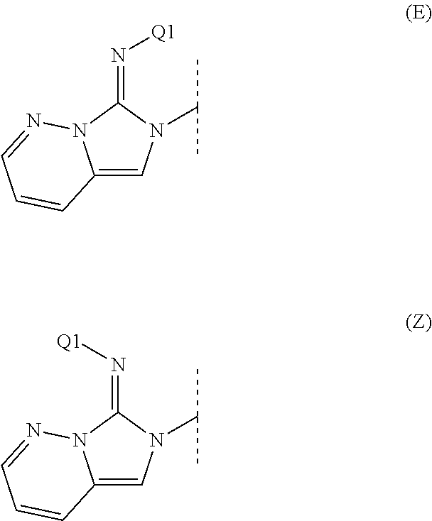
C12=CN(C(C)C)C(=N[Q1])N1N=CC=C2.C12=CN(C(C)C)C(=N[Q1])N1N=CC=C2
